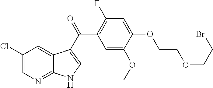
C1(Cl)=CN=C2C(=C1)C(C(=O)C1=C(F)C=C(OCCOCCBr)C(OC)=C1)=CN2
